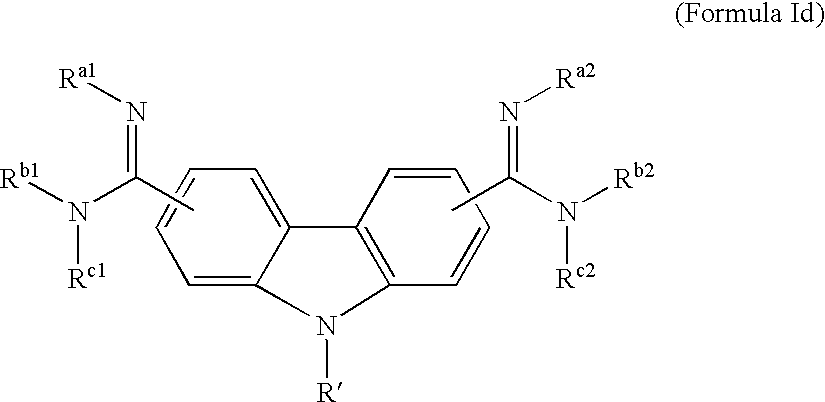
C1=C2C(=CC=C1)C1=C(C=CC=C1)N2[R].CC(=N[Ra1])N([Rb1])[Rc1].CC(N([Rb2])[Rc2])=N[Ra2]
